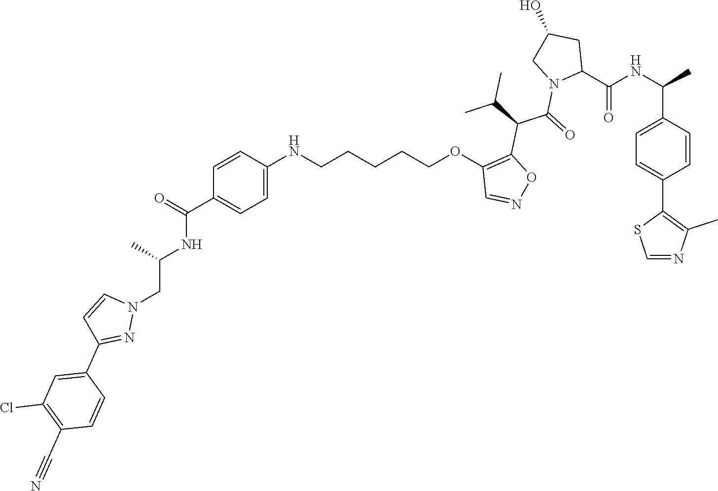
N(C(C)CN1C=CC(C2=CC(Cl)=C(C#N)C=C2)=N1)C(=O)C1=CC=C(NCCCCCOC2=C(C(C(C)C)C(=O)N3C(C(NC(C)C4=CC=C(C5=C(C)N=CS5)C=C4)=O)CC(O)C3)ON=C2)C=C1
